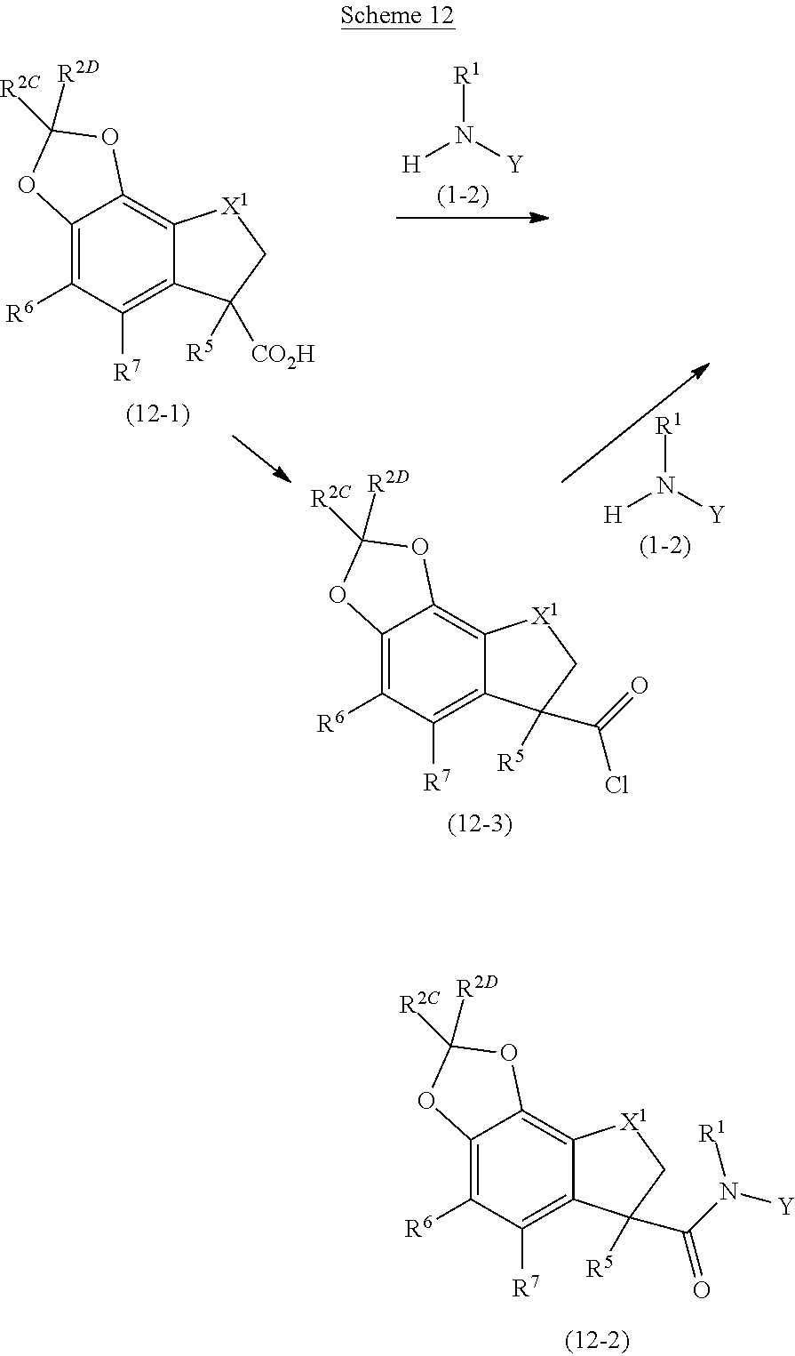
[H]N([Y])[R1].[H]N([Y])[R1].C12=C([R6])C([R7])=C3C(=C1OC([R2D])([R2C])O2)[X1]CC3([R5])C(Cl)=O.C12=C([R6])C([R7])=C3C(=C1OC([R2D])([R2C])O2)[X1]CC3([CO2H])[R5].C12=C([R6])C([R7])=C3C(=C1OC([R2D])([R2C])O2)[X1]CC3([R5])C(=O)N([R1])[Y]
